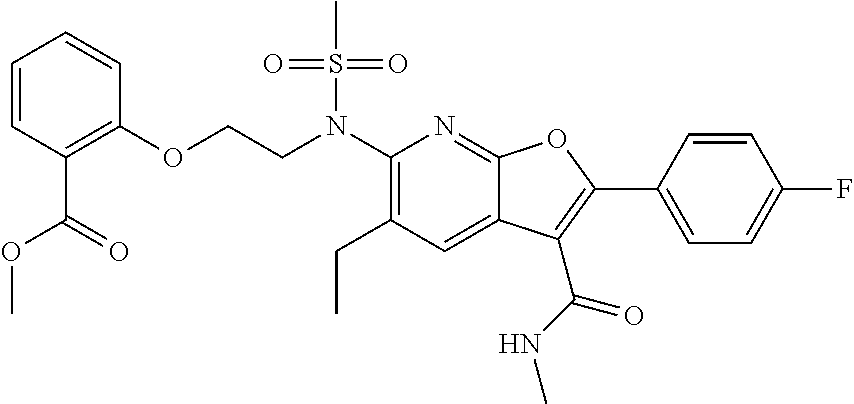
C1(N(CCOC2=C(C(=O)OC)C=CC=C2)S(C)(=O)=O)=C(CC)C=C2C(=N1)OC(C1=CC=C(F)C=C1)=C2C(NC)=O
